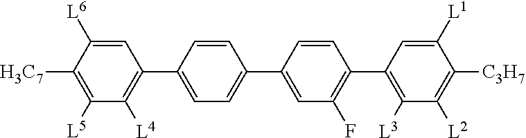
C1=C([L6])C([H3C7])=C([L5])C([L4])=C1C1=CC=C(C2=CC(F)=C(C3=C([L3])C([L2])=C([C3H7])C([L1])=C3)C=C2)C=C1
